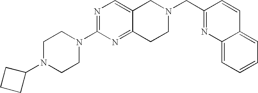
C1N(C2CCC2)CCN(C2=NC=C3C(=N2)CCN(CC2=NC4=CC=CC=C4C=C2)C3)C1
